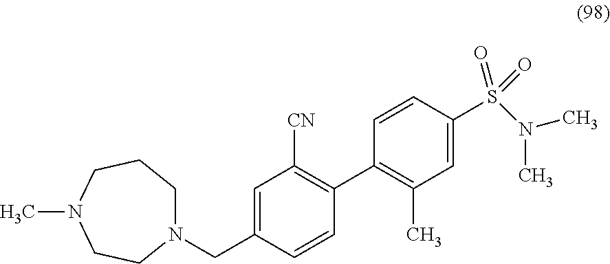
N1(CC2=CC([CN])=C(C3=C(C)C=C(S(N(C)C)(=O)=O)C=C3)C=C2)CCCN(C)CC1
